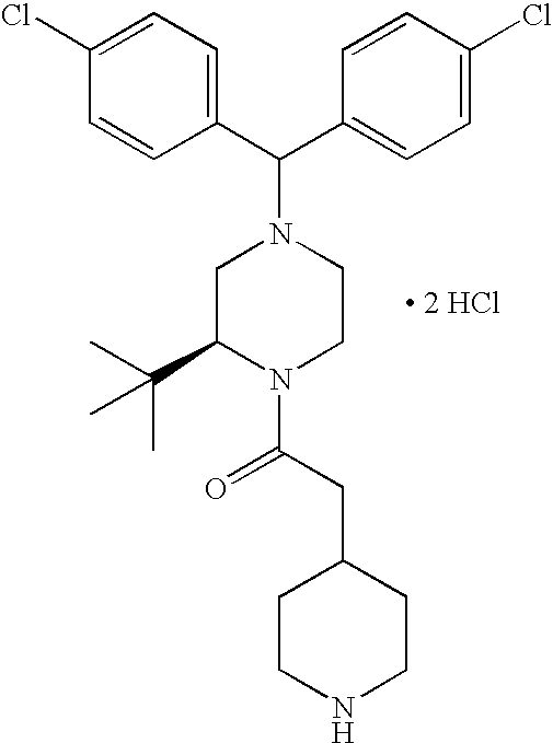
C(C1=CC=C(Cl)C=C1)(N1CC(C(C)(C)C)N(C(CC2CCNCC2)=O)CC1)C1=CC=C(Cl)C=C1.[ 2 HCl]
